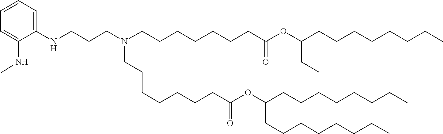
C(C(=O)OC(CCCCCCCC)CCCCCCCC)CCCCCCN(CCCCCCCC(=O)OC(CC)CCCCCCCC)CCCNC1=CC=CC=C1NC
